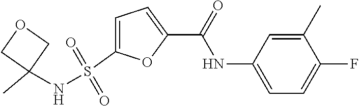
C1=C(S(=O)(=O)NC2(C)COC2)OC(C(=O)NC2=CC=C(F)C(C)=C2)=C1
